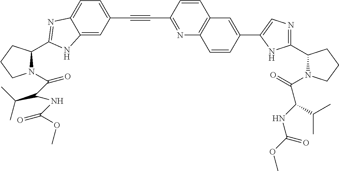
C1=CC(C#CC2=CC=C3C(=C2)NC(C2N(C(C(NC(OC)=O)C(C)C)=O)CCC2)=N3)=NC2=C1C=C(C1=CN=C(C3N(C(=O)C(NC(OC)=O)C(C)C)CCC3)N1)C=C2
